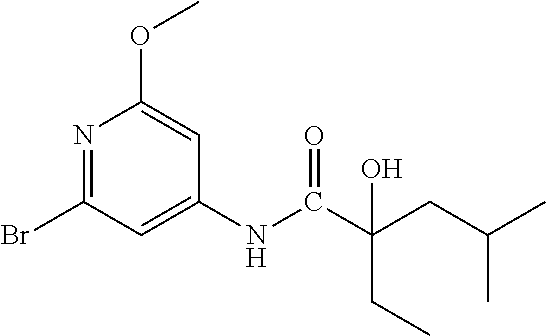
N1=C(Br)C=C(NC(C(CC(C)C)(CC)O)=O)C=C1OC
